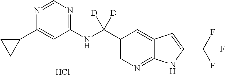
C1(NC(C2=CN=C3C(=C2)C=C(C(F)(F)F)N3)([D])[D])=NC=NC(C2CC2)=C1.Cl
